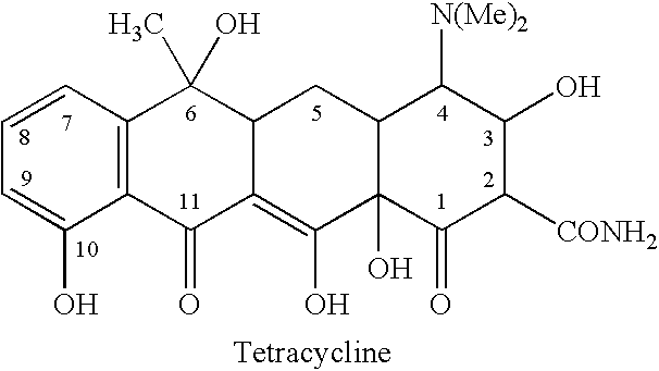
C1=C(O)C2=C(C=C1)C(C)(O)C1C(=C(O)C3(O)C(C1)C([N(Me)2])C(O)C([CONH2])C3=O)C2=O
